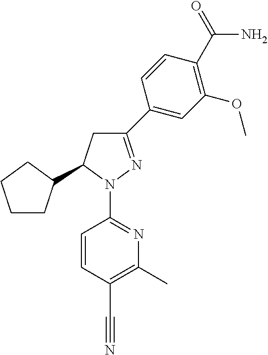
C1CC(C2CC(C3=CC(OC)=C(C(=O)N)C=C3)=NN2C2=NC(C)=C(C#N)C=C2)CC1
